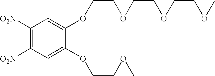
C1([O2N])=C([O2N])C=C(OCCOC)C(OCCOCCOCCOC)=C1
